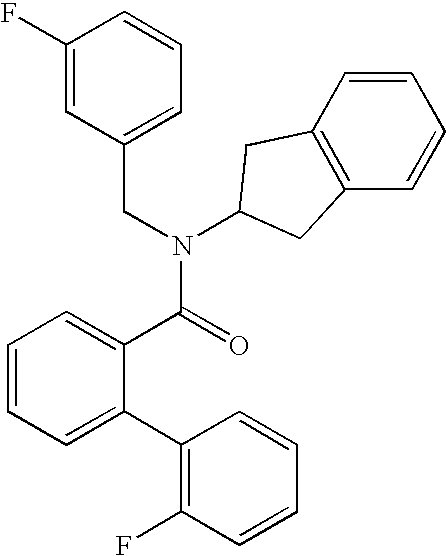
C1(CN(C(C2=CC=CC=C2C2=C(F)C=CC=C2)=O)C2CC3=C(C=CC=C3)C2)=CC=CC(F)=C1
